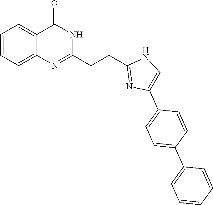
C1=CC=C2C(=C1)C(=O)NC(CCC1=NC(C3=CC=C(C4=CC=CC=C4)C=C3)=CN1)=N2
